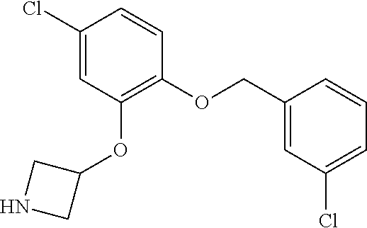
C1(Cl)=CC(OC2CNC2)=C(OCC2=CC(Cl)=CC=C2)C=C1
